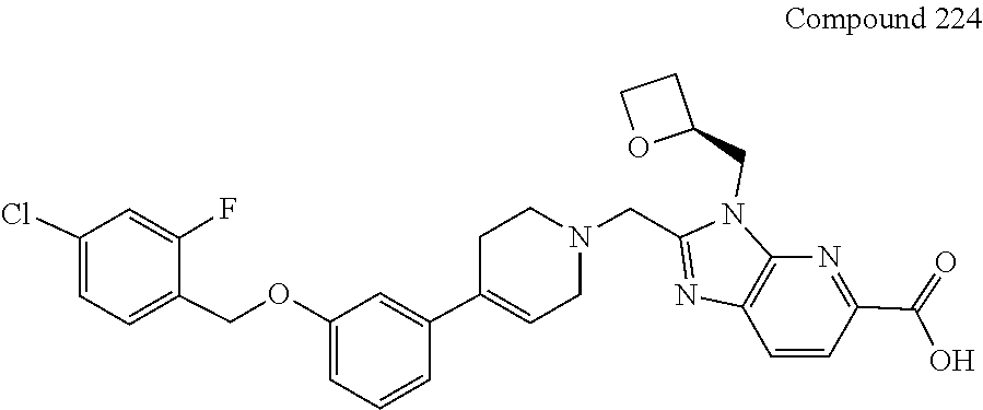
C1(COC2=CC=CC(C3=CCN(CC4=NC5=C(N4CC4OCC4)N=C(C(=O)O)C=C5)CC3)=C2)=CC=C(Cl)C=C1F
